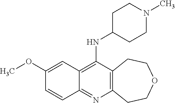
C12=C(C(NC3CCN(C)CC3)=C3C(=N1)C=CC(OC)=C3)CCOCC2
